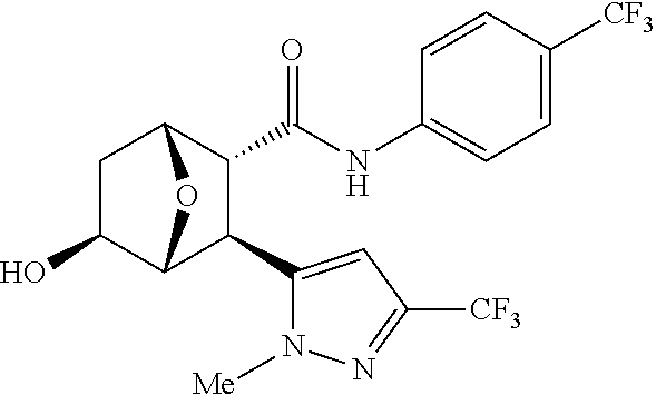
OC1CC2C(C(NC3=CC=C([CF3])C=C3)=O)C(C3=CC([CF3])=NN3[Me])C1O2
